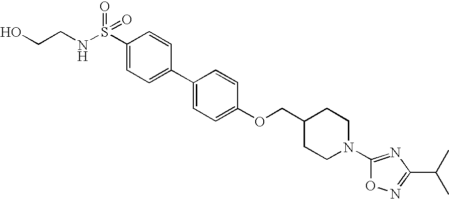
S(C1=CC=C(C2=CC=C(OCC3CCN(C4=NC(C(C)C)=NO4)CC3)C=C2)C=C1)(NCCO)(=O)=O
